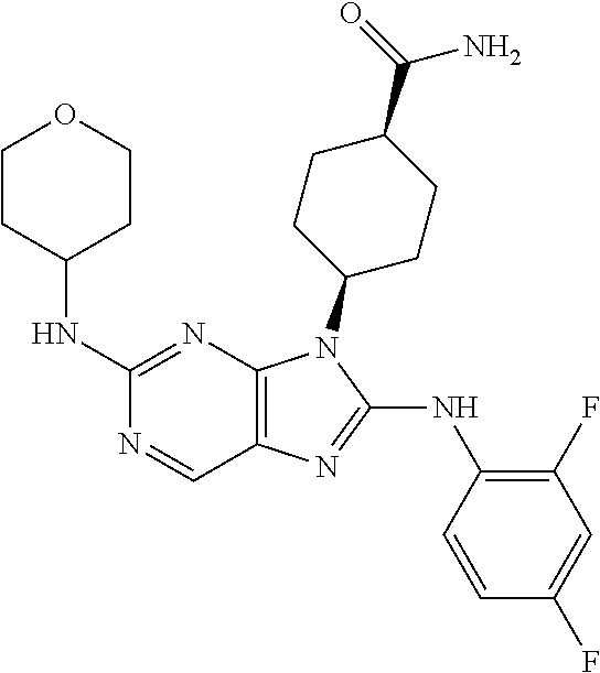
C1(NC2CCOCC2)=NC2=C(C=N1)N=C(NC1=C(F)C=C(F)C=C1)N2C1CCC(C(=O)N)CC1
